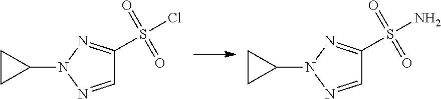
N1(C2CC2)N=CC(S(Cl)(=O)=O)=N1.N1(C2CC2)N=CC(S(N)(=O)=O)=N1
